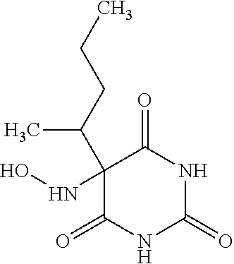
C1(=O)NC(=O)NC(=O)C1(C(CCC)C)NO
